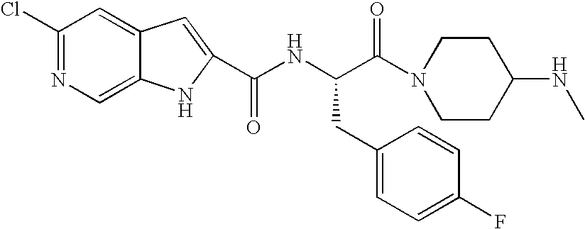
C1(Cl)=NC=C2C(=C1)C=C(C(NC(C(=O)N1CCC(NC)CC1)CC1=CC=C(F)C=C1)=O)N2
